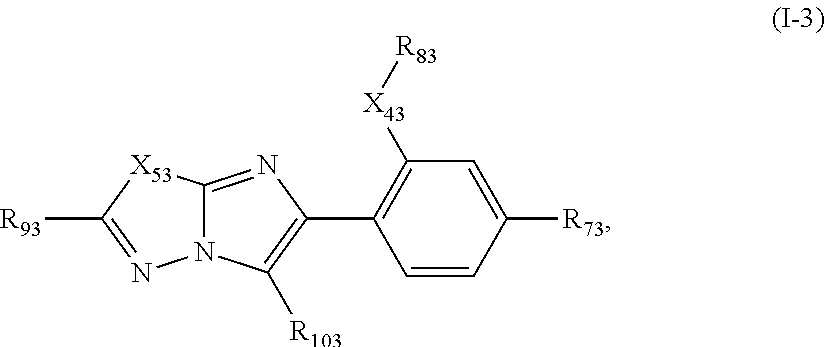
C1=CC([R73])=CC([X43][R83])=C1C1=C([R103])N2C(=N1)[X53]C([R93])=N2
